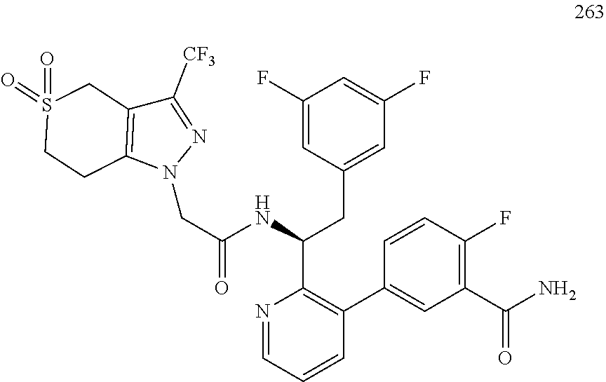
N1=CC=CC(C2=CC(C(N)=O)=C(F)C=C2)=C1C(NC(CN1N=C([CF3])C2=C1CCS(=O)(=O)C2)=O)CC1=CC(F)=CC(F)=C1
